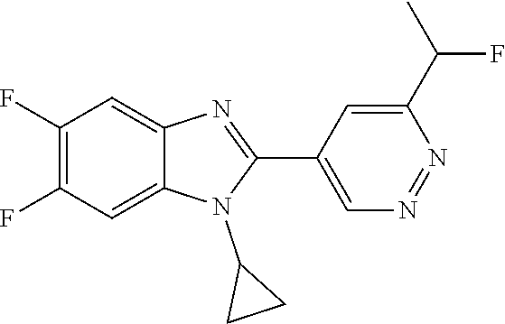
C1(F)=C(F)C=C2C(=C1)N=C(C1=CN=NC(C(F)C)=C1)N2C1CC1
